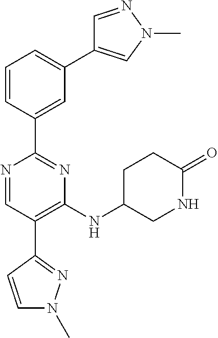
N1=CC(C2=NN(C)C=C2)=C(NC2CNC(=O)CC2)N=C1C1=CC(C2=CN(C)N=C2)=CC=C1
